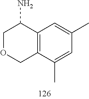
C1OCC2=C(C1N)C=C(C)C=C2C
